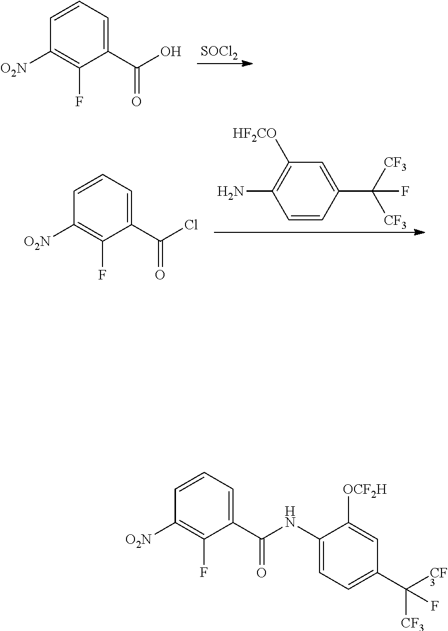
[SOCl2].C1([O2N])=C(F)C(C(=O)O)=CC=C1.C1([O2N])=C(F)C(C(=O)Cl)=CC=C1.C1=CC(C([CF3])([CF3])F)=CC([HF2CO])=C1N.C1([O2N])=C(F)C(C(NC2=CC=C(C(F)([CF3])[CF3])C=C2[OCF2H])=O)=CC=C1
